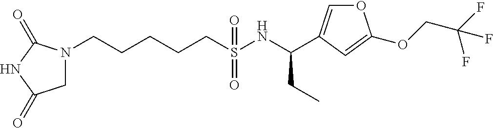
N1(CCCCCS(NC(CC)C2=COC(OCC(F)(F)F)=C2)(=O)=O)CC(=O)NC1=O
